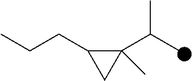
C1(C(C)C)(C)C(CCC)C1
